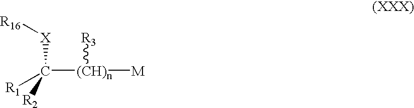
[R1]C([(CH)n]([M])[R3])([X][R16])[R2]
